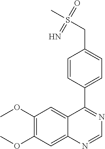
C12=CC(OC)=C(OC)C=C1N=CN=C2C1=CC=C(CS(C)(=O)=N)C=C1
